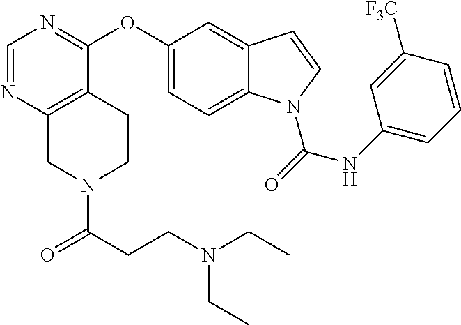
C1=NC2=C(C(OC3=CC=C4C(=C3)C=CN4C(=O)NC3=CC=CC([F3C])=C3)=N1)CCN(C(CCN(CC)CC)=O)C2
